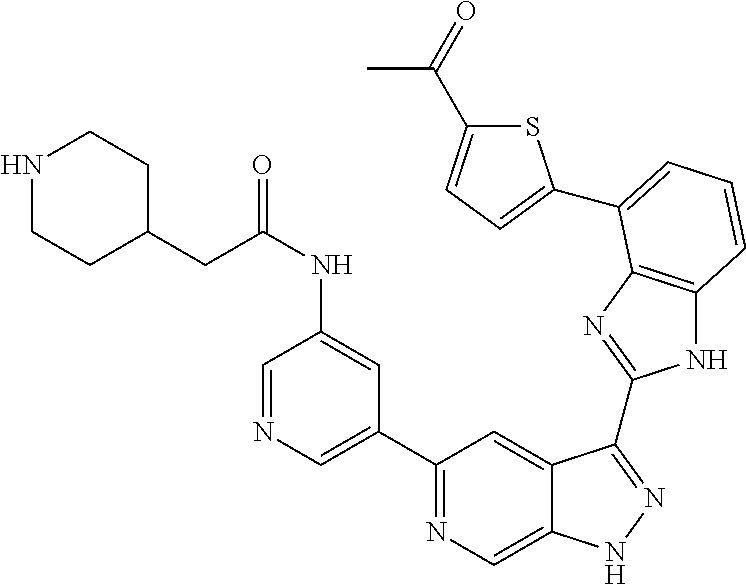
C1(C2=NC=C3C(=C2)C(C2=NC4=C(N2)C=CC=C4C2=CC=C(C(=O)C)S2)=NN3)=CN=CC(NC(=O)CC2CCNCC2)=C1
